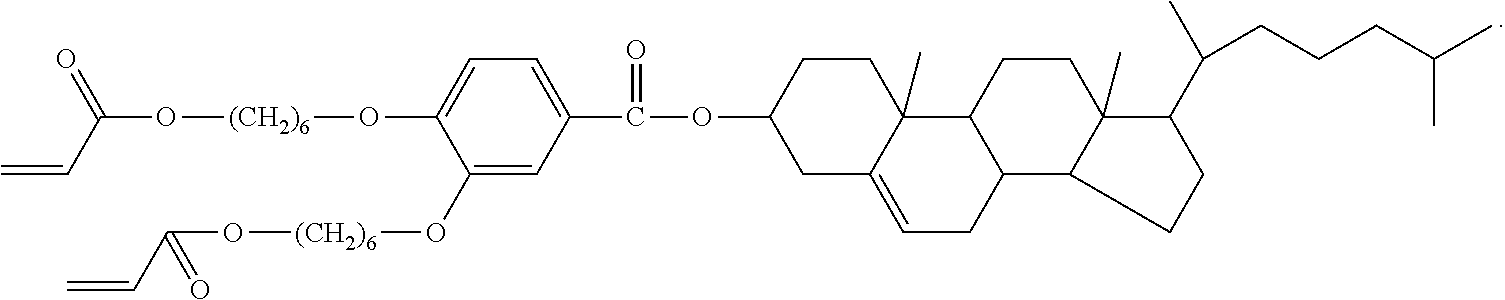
C1(O[(CH2)6]OC(C=C)=O)=CC(C(OC2CC3=CCC4C(C3(C)CC2)CCC2(C)C4CCC2C(CCCC(C)C)C)=O)=CC=C1O[(CH2)6]OC(=O)C=C
